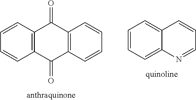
C1=CC2=C(C=C1)C(=O)C1=C(C2=O)C=CC=C1.C1=CC=C2C(=C1)C=CC=N2
